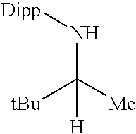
N(C([Me])([tBu])[H])[Dipp]
